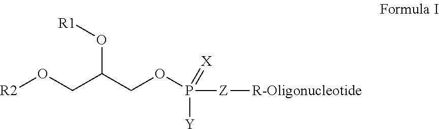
[R2]OCC(COP([Y])(=[X])[Z][R-Oligonucleotide])O[R1]
